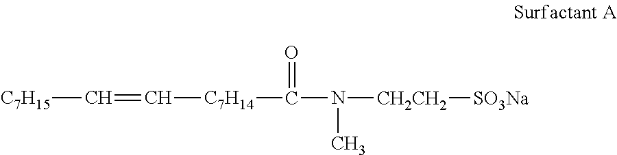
[C7H15]C=C[C7H14]C(=O)N(C)[CH2CH2][SO3Na]
